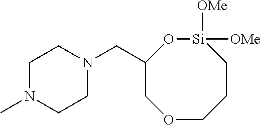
C1N(C)CCN(CC2COCCC[Si]([OMe])([OMe])O2)C1
